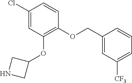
ClC1=CC(OC2CNC2)=C(OCC2=CC([CF3])=CC=C2)C=C1
